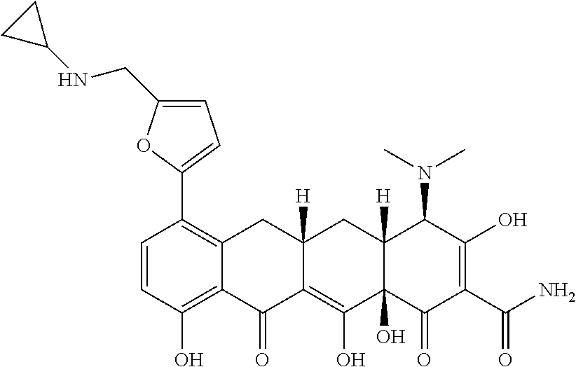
C1=CC(O)=C2C(=C1C1=CC=C(CNC3CC3)O1)CC1([H])C(=C(O)C3(O)C([H])(C1)C(N(C)C)C(O)=C(C(N)=O)C3=O)C2=O
